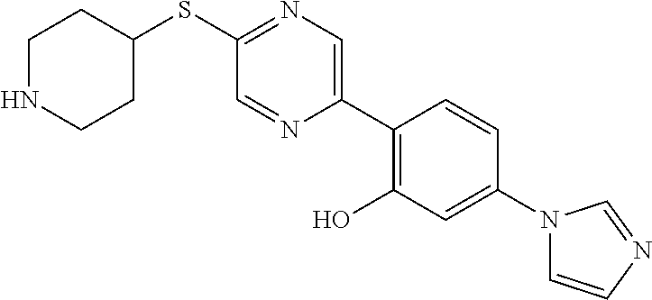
S(C1=NC=C(C2=C(O)C=C(N3C=CN=C3)C=C2)N=C1)C1CCNCC1
